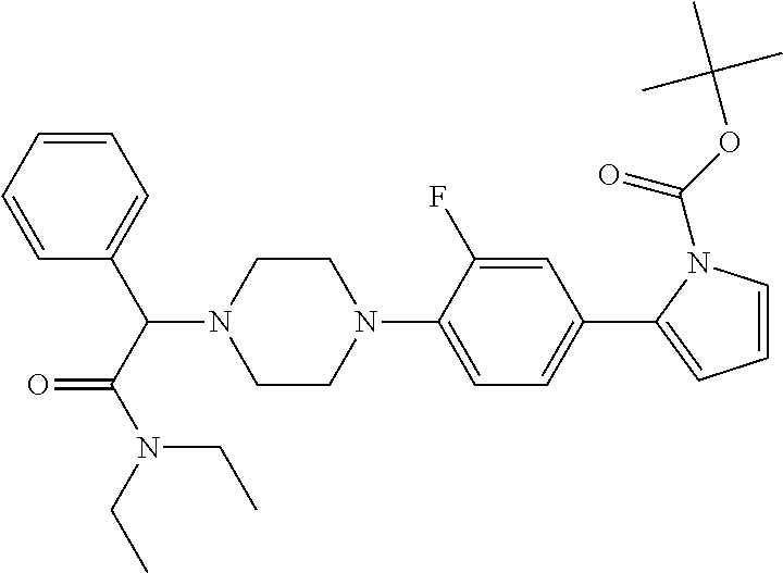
C1=CC=CC(C(C(N(CC)CC)=O)N2CCN(C3=CC=C(C4=CC=CN4C(=O)OC(C)(C)C)C=C3F)CC2)=C1
